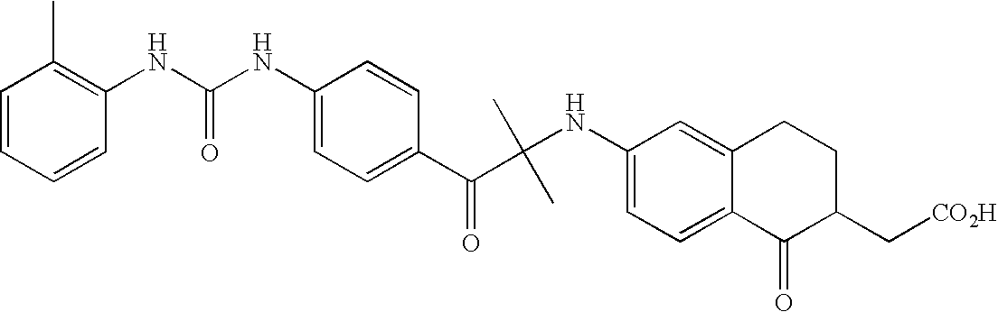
C1=C(NC(NC2=C(C)C=CC=C2)=O)C=CC(C(=O)C(C)(C)NC2=CC=C3C(=C2)CCC(C[CO2H])C3=O)=C1
